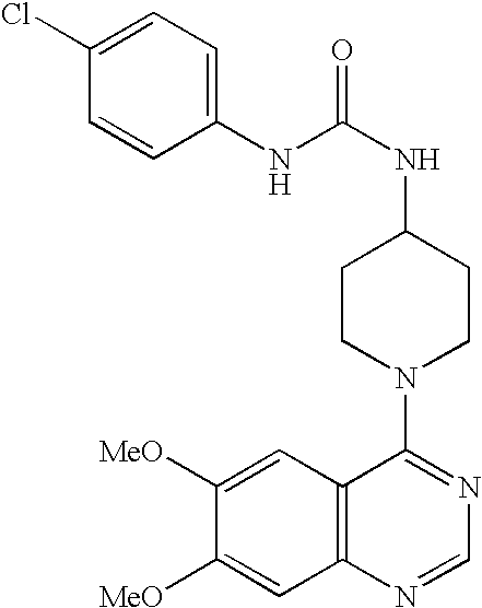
C1([MeO])=CC2=C(C=C1[MeO])N=CN=C2N1CCC(NC(=O)NC2=CC=C(Cl)C=C2)CC1
